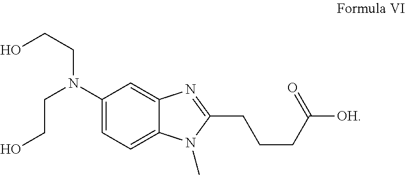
C12=CC(N(CCO)CCO)=CC=C1N(C)C(CCCC([OH])=O)=N2
